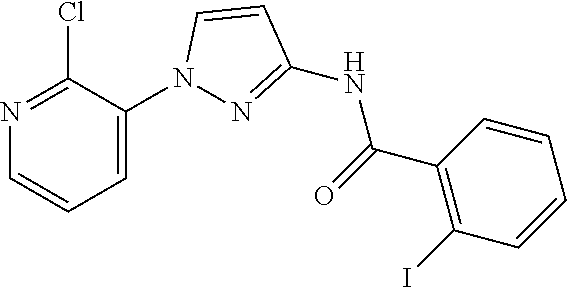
C1(N2N=C(NC(C3=C(I)C=CC=C3)=O)C=C2)=CC=CN=C1Cl
